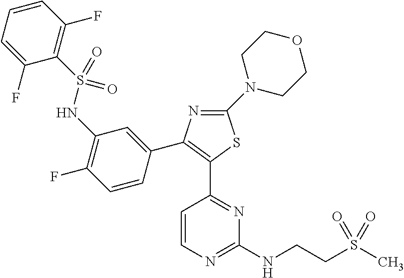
N1=C(N2CCOCC2)SC(C2=NC(NCCS(C)(=O)=O)=NC=C2)=C1C1=CC(NS(C2=C(F)C=CC=C2F)(=O)=O)=C(F)C=C1
